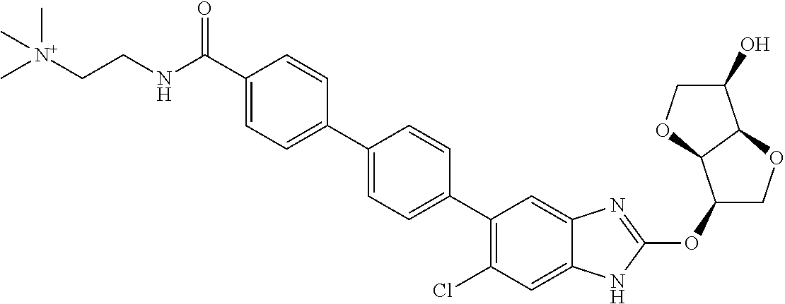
C(=O)(C1=CC=C(C2=CC=C(C3=C(Cl)C=C4C(=C3)N=C(OC3COC5C3OCC5O)N4)C=C2)C=C1)NCC[N+](C)(C)C
